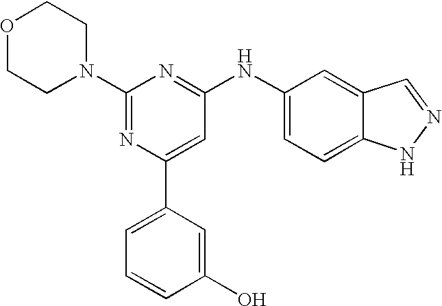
C1(N2CCOCC2)=NC(C2=CC=CC(O)=C2)=CC(NC2=CC=C3C(=C2)C=NN3)=N1
